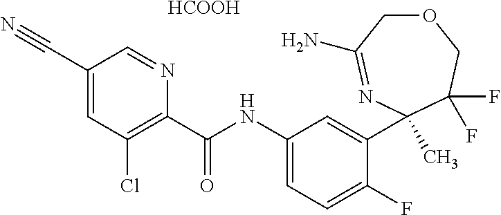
O1CC(N)=NC(C)(C2=CC(NC(=O)C3=C(Cl)C=C(C#N)C=N3)=CC=C2F)C(F)(F)C1.[HCOOH]
